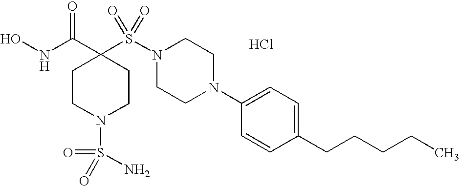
ONC(C1(S(N2CCN(C3=CC=C(CCCCC)C=C3)CC2)(=O)=O)CCN(S(=O)(N)=O)CC1)=O.Cl
